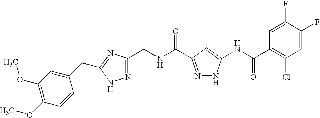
C1(CNC(=O)C2=NNC(NC(C3=C(Cl)C=C(F)C(F)=C3)=O)=C2)=NNC(CC2=CC(OC)=C(OC)C=C2)=N1
